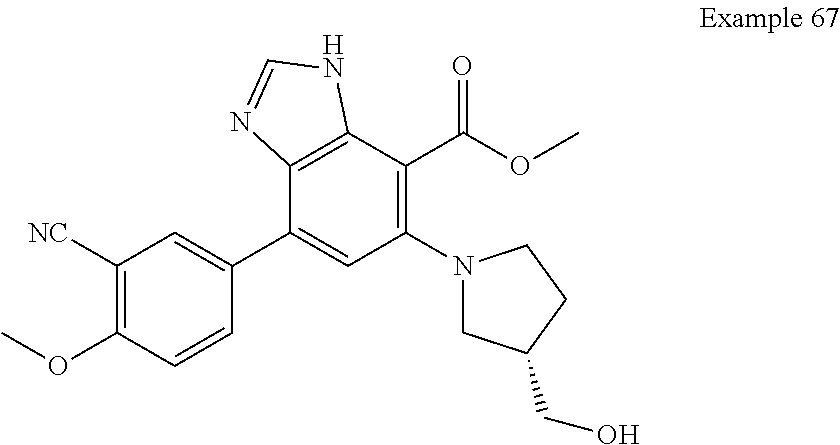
C1([NC])=C(OC)C=CC(C2=CC(N3CC(CO)CC3)=C(C(OC)=O)C3=C2N=CN3)=C1
